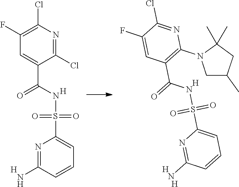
C1(F)=C(Cl)N=C(Cl)C(C(NS(=O)(=O)C2=CC=CC(N)=N2)=O)=C1.[H].[H].O=S(C1=CC=CC(N)=N1)(=O)NC(C1=C(N2CC(C)CC2(C)C)N=C(Cl)C(F)=C1)=O.[H].[H].[H]
